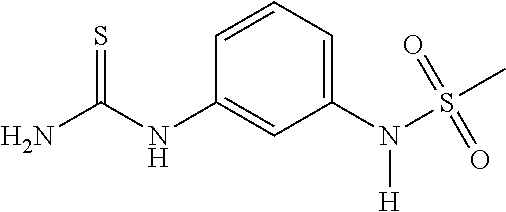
C1=CC=C(N(S(=O)(=O)C)[H])C=C1NC(N)=S
